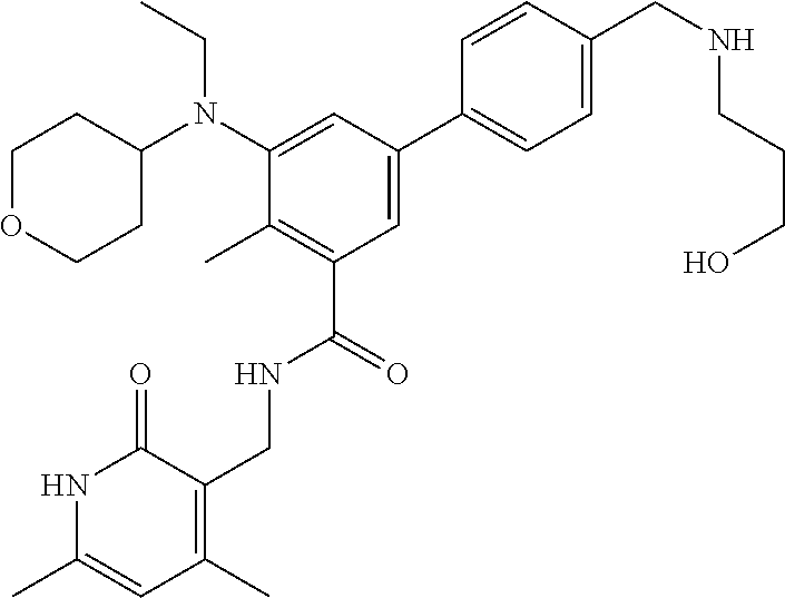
C1=CC(CNCCCO)=CC=C1C1=CC(C(=O)NCC2=C(C)C=C(C)NC2=O)=C(C)C(N(C2CCOCC2)CC)=C1
